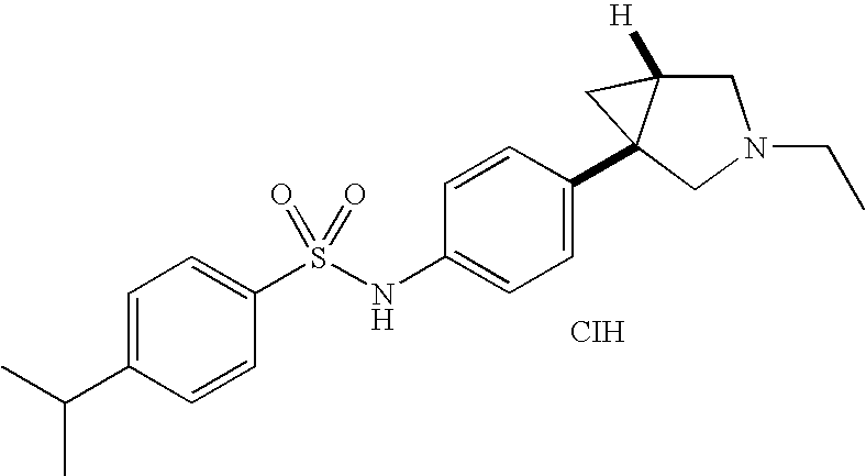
[CIH].C1=C(C(C)C)C=CC(S(NC2=CC=C(C34C([H])(CN(CC)C3)C4)C=C2)(=O)=O)=C1
